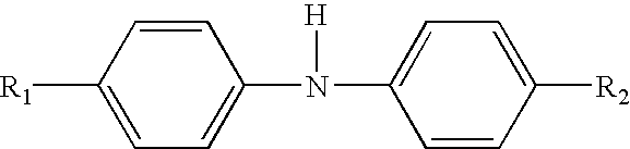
C1([R1])=CC=C(N([H])C2=CC=C([R2])C=C2)C=C1
